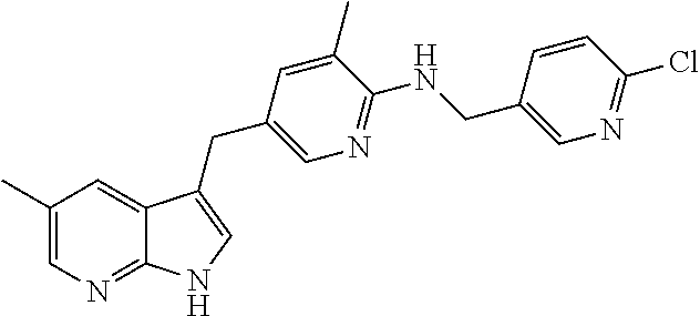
C1(C)=CN=C2C(=C1)C(CC1=CN=C(NCC3=CN=C(Cl)C=C3)C(C)=C1)=CN2
